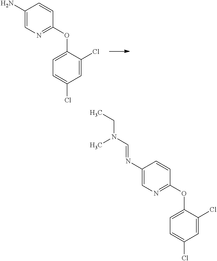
C1(N)=CN=C(OC2=CC=C(Cl)C=C2Cl)C=C1.C1(N=CN(CC)C)=CN=C(OC2=CC=C(Cl)C=C2Cl)C=C1
